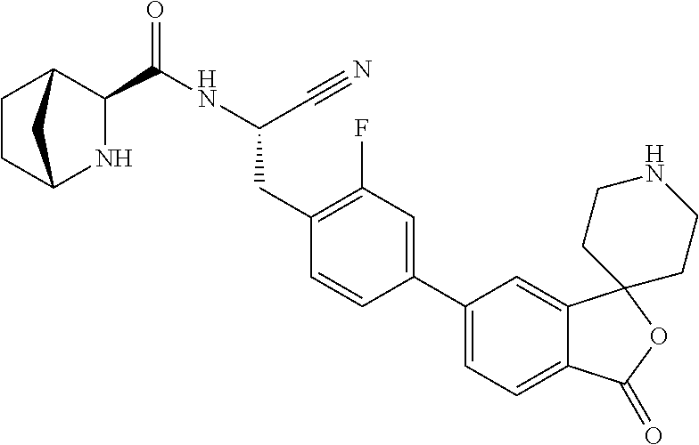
C(NC(CC1=C(F)C=C(C2=CC=C3C(=C2)C2(OC3=O)CCNCC2)C=C1)C#N)(=O)C1C2CCC(N1)C2
